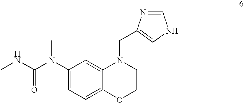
C1(N(C(NC)=O)C)=CC=C2C(=C1)N(CC1=CNC=N1)CCO2
